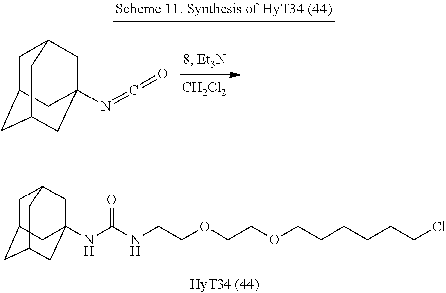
C1C2CC3CC(N=C=O)(CC1C3)C2.[CH2Cl2].C1C2CC3CC(NC(NCCOCCOCCCCCCCl)=O)(CC1C3)C2
